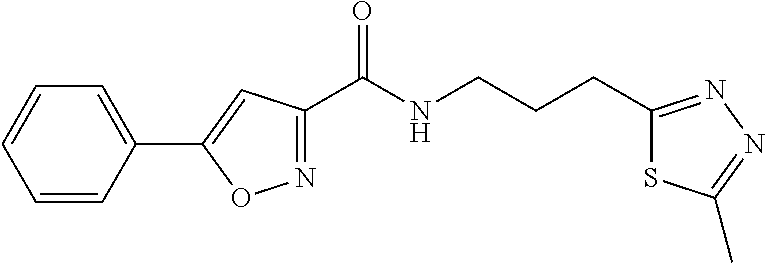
C1=CC(C2=CC(C(NCCCC3=NN=C(C)S3)=O)=NO2)=CC=C1
